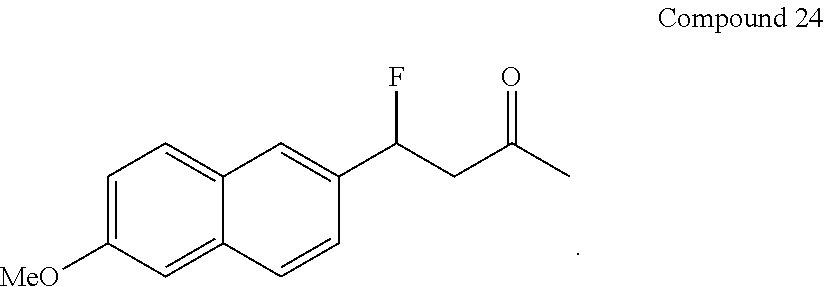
C1=C([MeO])C=C2C(=C1)C=C(C(CC(C)=O)F)C=C2
